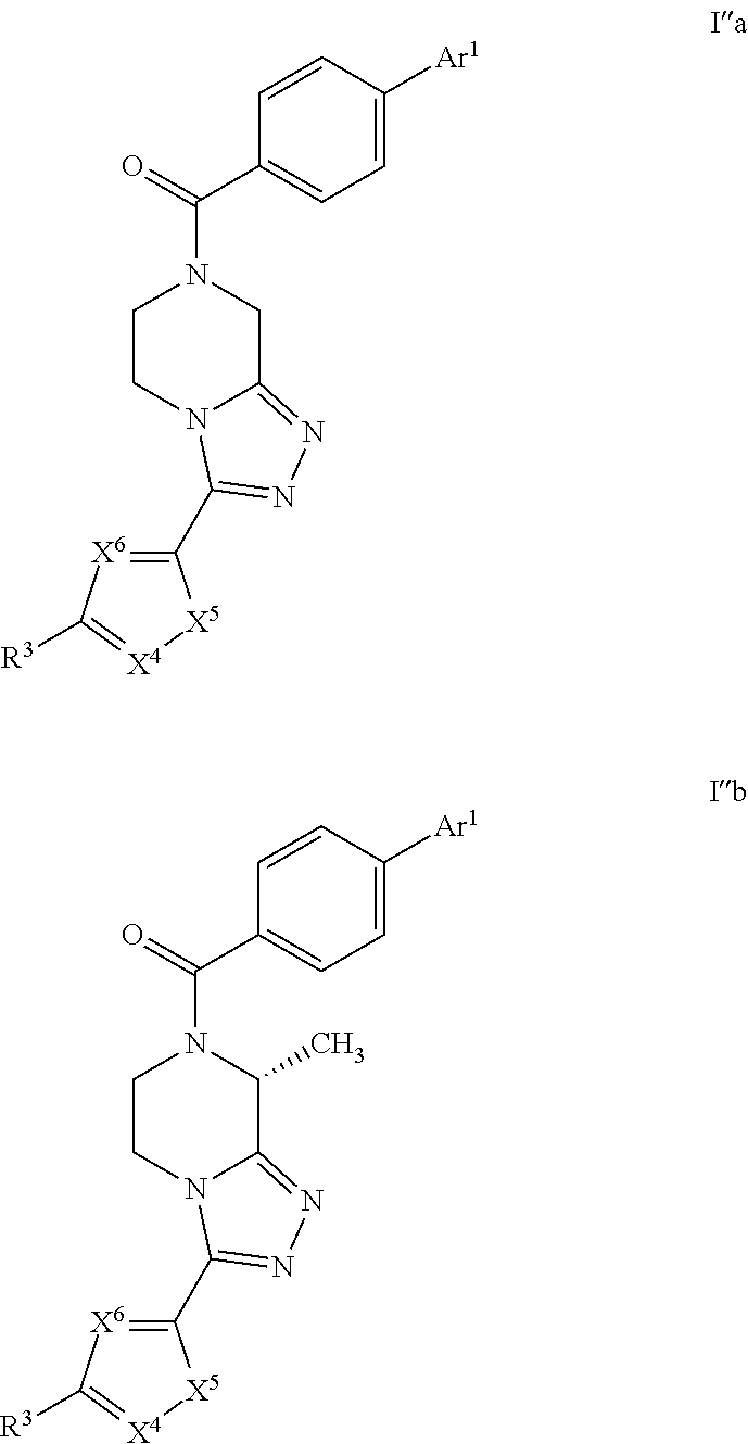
C1CN2C(=NN=C2C2=[X6]C([R3])=[X4][X5]2)CN1C(=O)C1=CC=C([Ar1])C=C1.C1CN2C(=NN=C2C2=[X6]C([R3])=[X4][X5]2)C(C)N1C(=O)C1=CC=C([Ar1])C=C1
